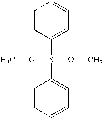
C1=CC([Si](C2=CC=CC=C2)(OC)OC)=CC=C1
